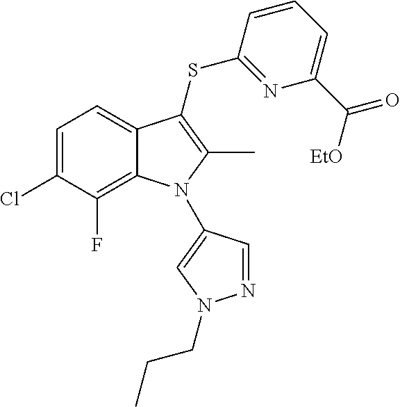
C1=C(Cl)C(F)=C2C(=C1)C(SC1=NC(C([EtO])=O)=CC=C1)=C(C)N2C1=CN(CCC)N=C1
